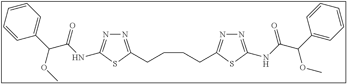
N1=C(CCCCC2=NN=C(NC(C(C3=CC=CC=C3)OC)=O)S2)SC(NC(C(C2=CC=CC=C2)OC)=O)=N1
